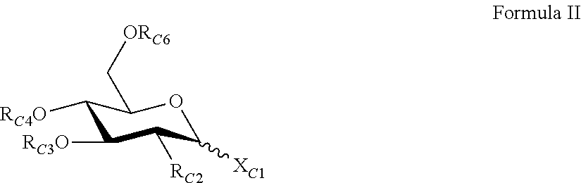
C1([RC4O])C([RC3O])C([RC2])C([XC1])OC1C[ORC6]
